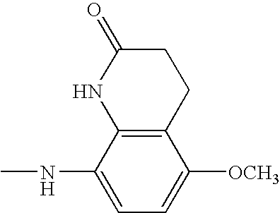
C1(NC)=CC=C([OCH3])C2=C1NC(=O)CC2
